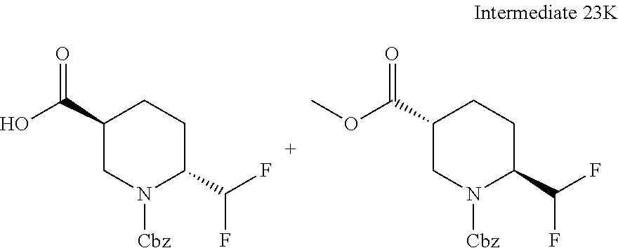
C1(C(O)=O)CN([Cbz])C(C(F)F)CC1.C1(C(OC)=O)CN([Cbz])C(C(F)F)CC1
